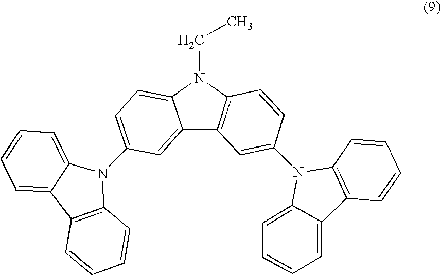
C12=CC(N3C4=CC=CC=C4C4=C3C=CC=C4)=CC=C1N(CC)C1=C2C=C(N2C3=C(C4=CC=CC=C42)C=CC=C3)C=C1
